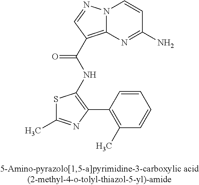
N12C(=C(C(NC3=C(C4=C(C)C=CC=C4)N=C(C)S3)=O)C=N1)N=C(N)C=C2
